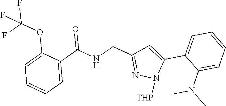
C1=C(OC(F)(F)F)C(C(NCC2=NN([THP])C(C3=CC=CC=C3N(C)C)=C2)=O)=CC=C1
